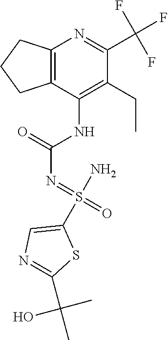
N(C1=C(CC)C(C(F)(F)F)=NC2=C1CCC2)C(N=S(=O)(N)C1=CN=C(C(C)(C)O)S1)=O
